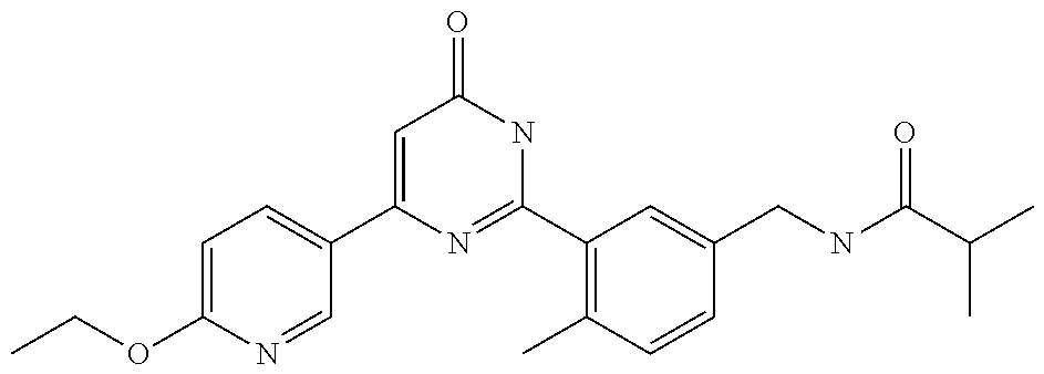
C1(C2=CC=C(OCC)N=C2)=CC(=O)NC(C2=C(C)C=CC(CNC(C(C)C)=O)=C2)=N1
